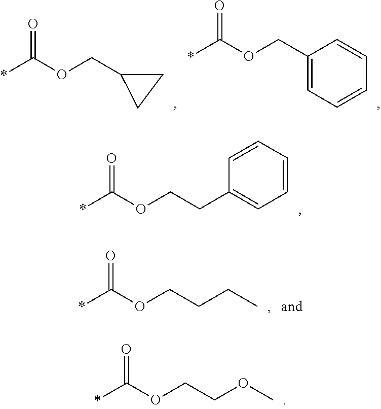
*C(OCC1CC1)=O.*C(OCC1=CC=CC=C1)=O.*C(OCCC1=CC=CC=C1)=O.*C(OCCCC)=O.*C(OCCOC)=O
